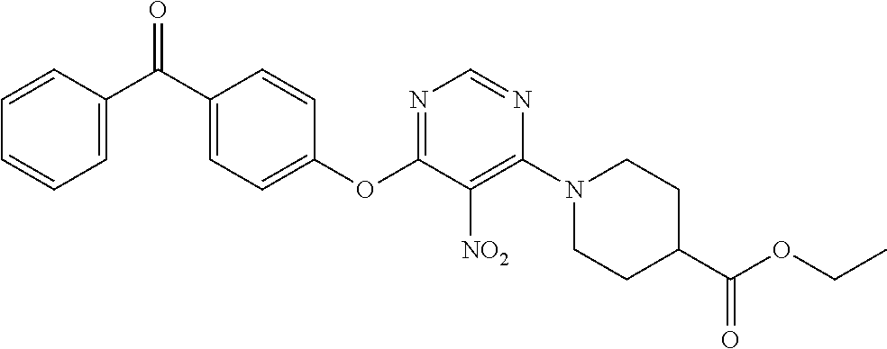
C1(OC2=NC=NC(N3CCC(C(OCC)=O)CC3)=C2[NO2])=CC=C(C(C2=CC=CC=C2)=O)C=C1
